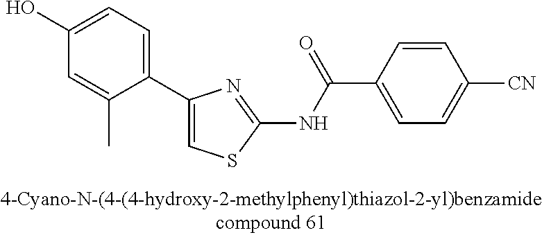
C1(C2=CSC(NC(=O)C3=CC=C([CN])C=C3)=N2)=CC=C(O)C=C1C
